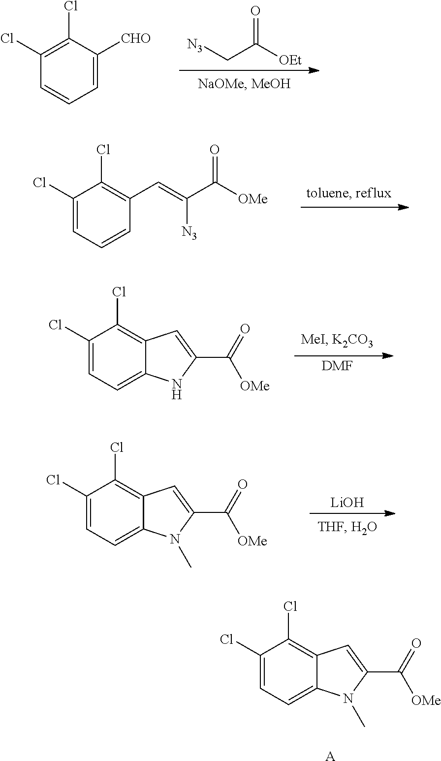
C1=C([CHO])C(Cl)=C(Cl)C=C1.[N3]CC([OEt])=O.C1=CC=C(Cl)C(Cl)=C1C=C([N3])C([OMe])=O.C12=CC=C(Cl)C(Cl)=C1C=C(C(=O)[OMe])N2.[DMF].C12=CC=C(Cl)C(Cl)=C1C=C(C(=O)[OMe])N2C.[LiOH].C12=CC=C(Cl)C(Cl)=C1C=C(C(=O)[OMe])N2C.[A]
